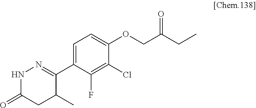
C1(C2=NNC(=O)CC2C)=CC=C(OCC(CC)=O)C(Cl)=C1F
